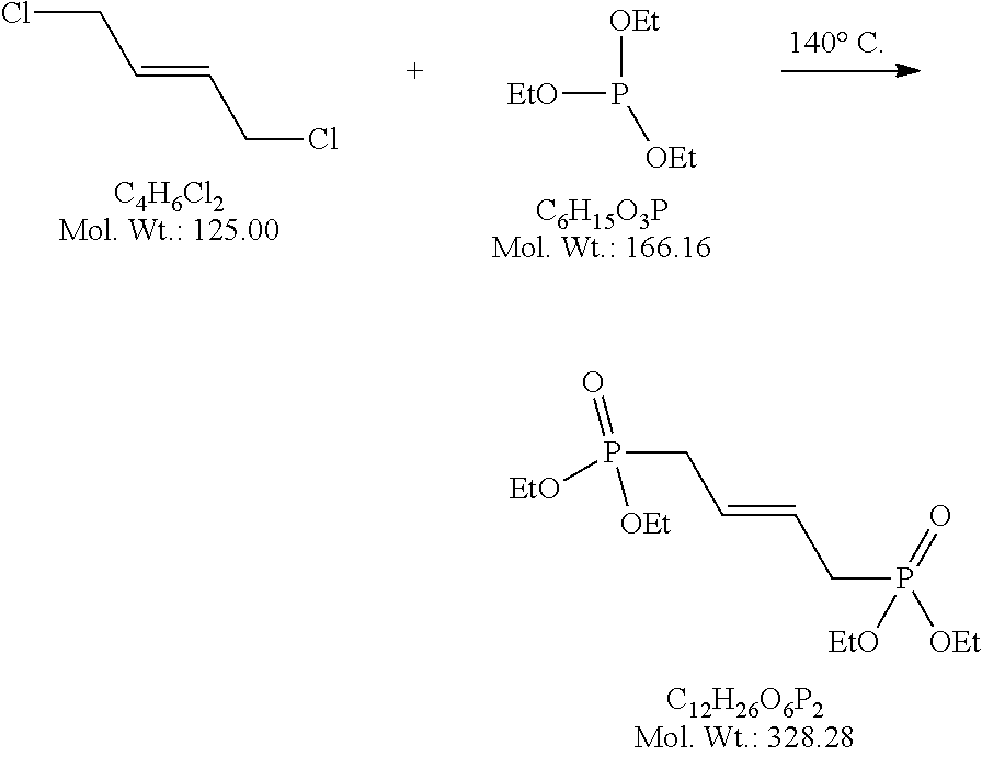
[EtO]P([OEt])[OEt].ClCC=CCCl.P(CC=CCP([EtO])([OEt])=O)([EtO])(=O)[OEt]
